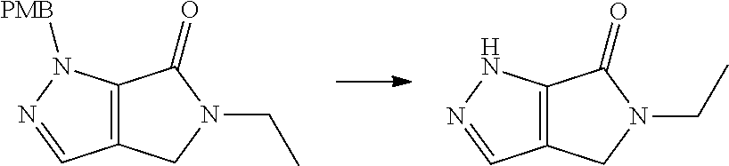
C12=C(CN(CC)C1=O)C=NN2.C12=C(CN(CC)C1=O)C=NN2[PMB]
